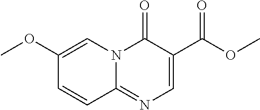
C12=NC=C(C(OC)=O)C(=O)N1C=C(OC)C=C2
